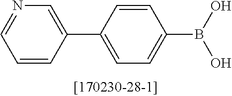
N1=CC=CC(C2=CC=C(B(O)O)C=C2)=C1
